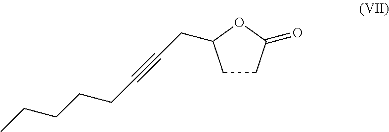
C1CC(=O)OC1CC#CCCCCC
